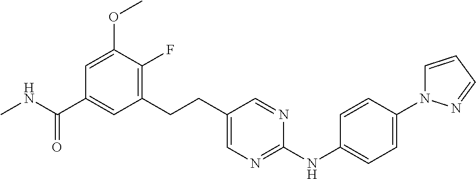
C1(CCC2=CN=C(NC3=CC=C(N4C=CC=N4)C=C3)N=C2)=C(F)C(OC)=CC(C(NC)=O)=C1
